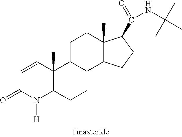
C1=CC2(C)C(N([H])C1=O)CCC1C2CCC2(C)C1CCC2C(=O)NC(C)(C)C
